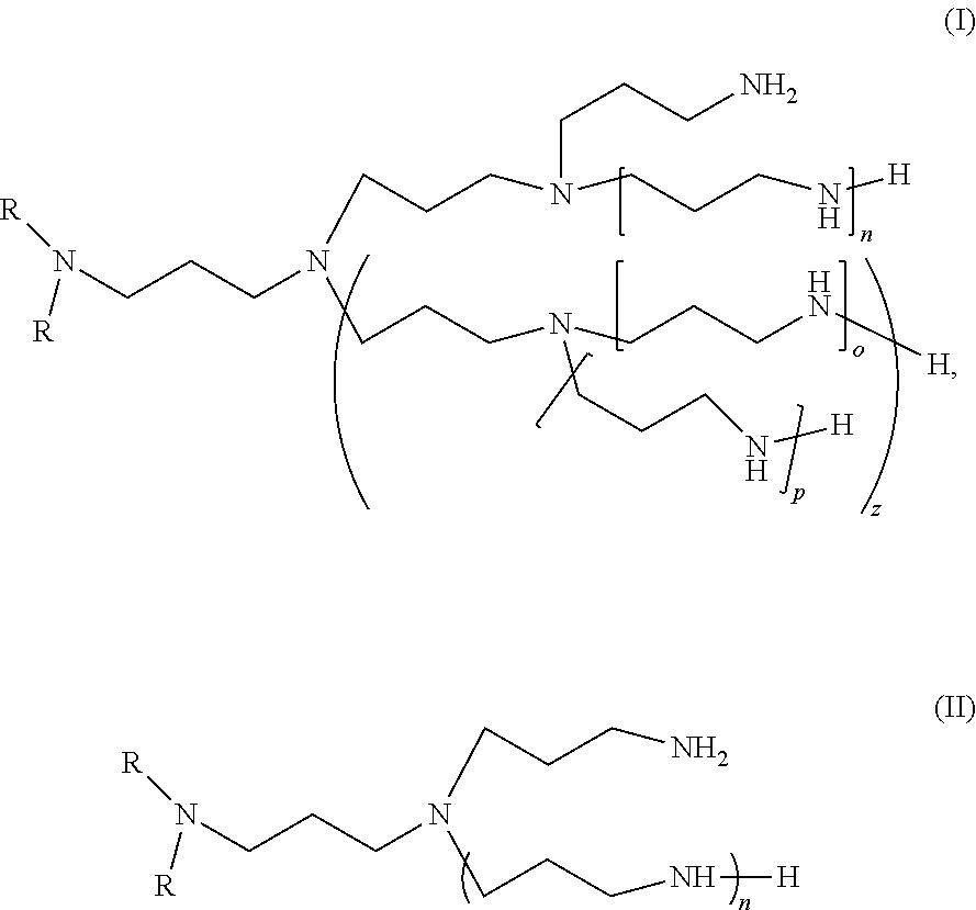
N(CCCN(CCCN(CCCN[H])CCCN)CCCN(CCCN[H])CCCN[H])([R])[R].N(CCCN(CCCN)CCCN[H])([R])[R]
